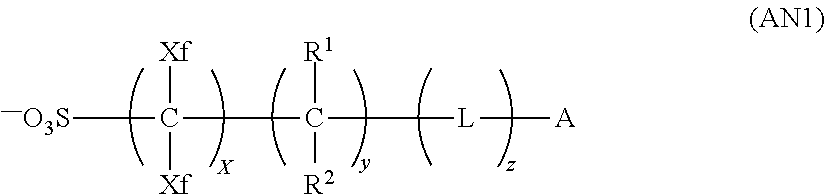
[O3S]C(C([L][A])([R1])[R2])([Xf])[Xf]
